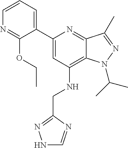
C1=CC=C(C2=CC(NCC3=NNC=N3)=C3C(=N2)C(C)=NN3C(C)C)C(OCC)=N1
